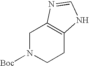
C1N([Boc])CCC2=C1N=CN2
